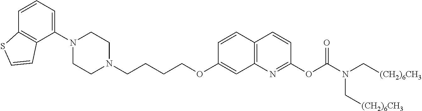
C1=CC2=C(C(N3CCN(CCCCOC4=CC5=C(C=C4)C=CC(OC(N(C[(CH2)6CH3])C[(CH2)6CH3])=O)=N5)CC3)=C1)C=CS2
